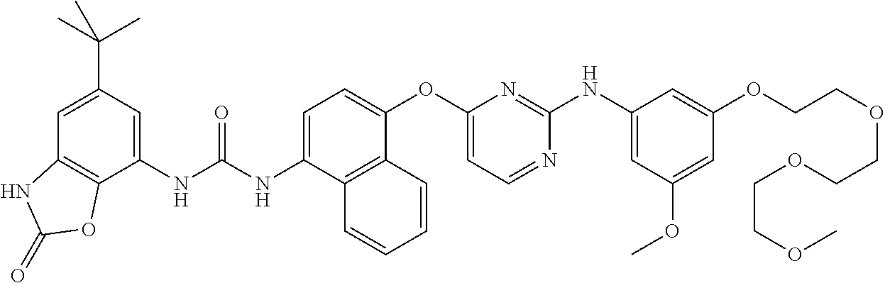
C1=C(C(C)(C)C)C=C(NC(NC2=CC=C(OC3=CC=NC(NC4=CC(OC)=CC(OCCOCCOCCOC)=C4)=N3)C3=C2C=CC=C3)=O)C2=C1NC(=O)O2
